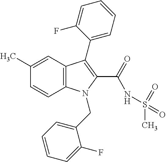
C1(C)=CC2=C(C=C1)N(CC1=CC=CC=C1F)C(C(=O)NS(C)(=O)=O)=C2C1=CC=CC=C1F
